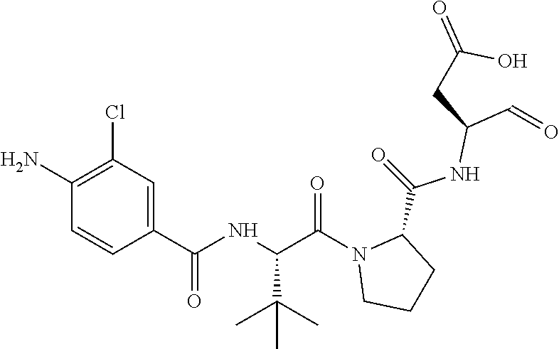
C(C(NC(=O)C1N(C(C(NC(C2=CC(Cl)=C(N)C=C2)=O)C(C)(C)C)=O)CCC1)C=O)C(=O)O
